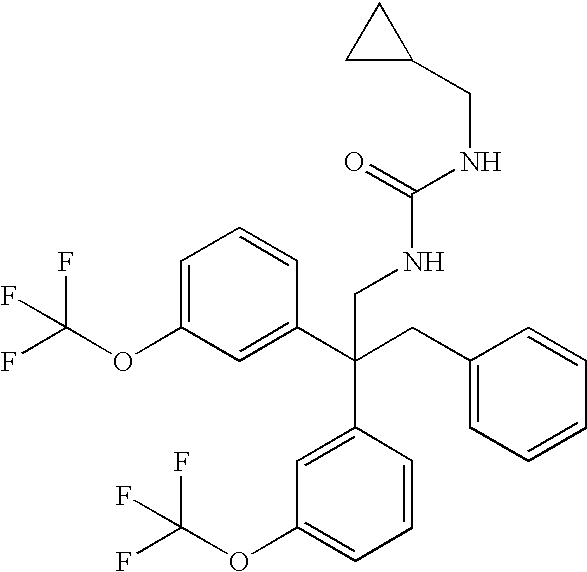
C1=C(OC(F)(F)F)C=C(C(CC2=CC=CC=C2)(C2=CC(OC(F)(F)F)=CC=C2)CNC(NCC2CC2)=O)C=C1
